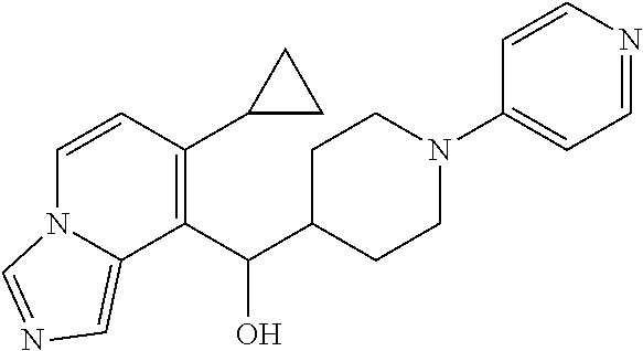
C1=CN2C(=CN=C2)C(C(C2CCN(C3=CC=NC=C3)CC2)O)=C1C1CC1
